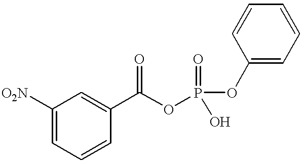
C1=C([O2N])C=C(C(OP(OC2=CC=CC=C2)(=O)O)=O)C=C1
